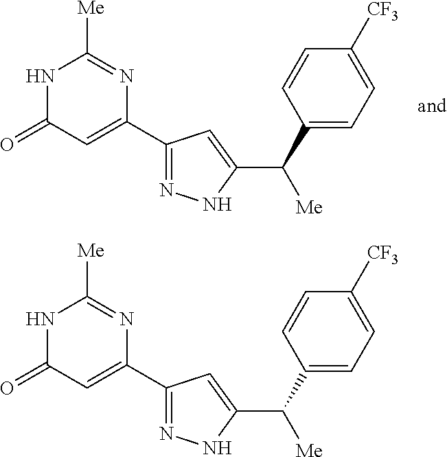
N1C(=O)C=C(C2=NNC(C([Me])C3=CC=C([CF3])C=C3)=C2)N=C1[Me].N1C(=O)C=C(C2=NNC(C([Me])C3=CC=C([CF3])C=C3)=C2)N=C1[Me]
